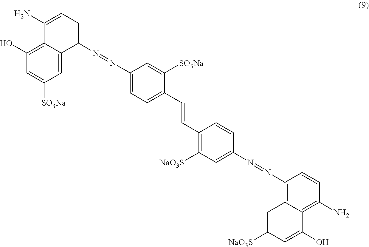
C1(N)=CC=C(N=NC2=CC=C(C=CC3=C([NaO3S])C=C(N=NC4=C5C(=C(N)C=C4)C(O)=CC([NaO3S])=C5)C=C3)C([SO3Na])=C2)C2=CC([SO3Na])=CC(O)=C12
